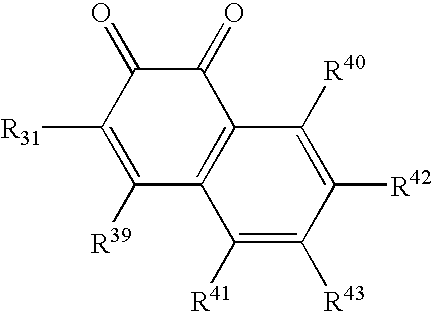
C1([R31])=C([R39])C2=C(C(=O)C1=O)C([R40])=C([R42])C([R43])=C2[R41]
